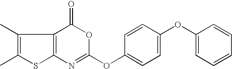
C1(C)=C(C)C2=C(N=C(OC3=CC=C(OC4=CC=CC=C4)C=C3)OC2=O)S1
